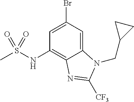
C1=C(Br)C=C2C(=C1NS(C)(=O)=O)N=C([CF3])N2CC1CC1
